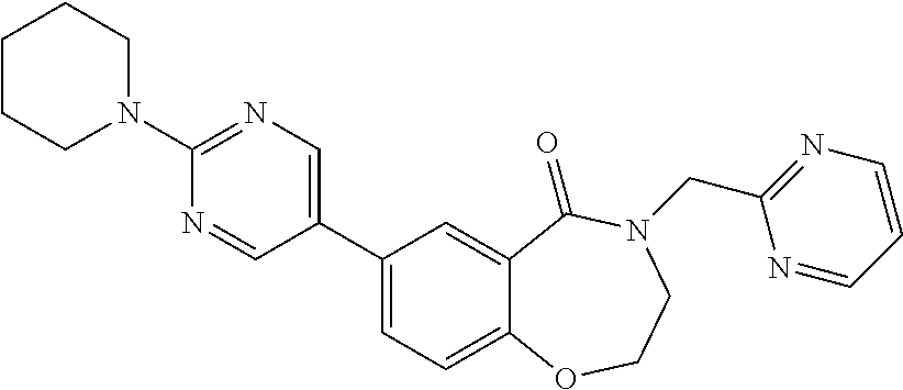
N1(C2=NC=C(C3=CC=C4C(=C3)C(=O)N(CC3=NC=CC=N3)CCO4)C=N2)CCCCC1
